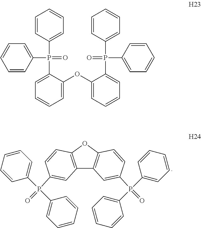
C12=C(OC3=C1C=C(P(=O)(C1=CC=CC=C1)C1=CC=CC=C1)C=C3)C=CC(P(C1=CC=CC=C1)(C1=CC=CC=C1)=O)=C2.C1=CC(P(C2=CC=CC=C2OC2=CC=CC=C2P(C2=CC=CC=C2)(=O)C2=CC=CC=C2)(=O)C2=CC=CC=C2)=CC=C1
